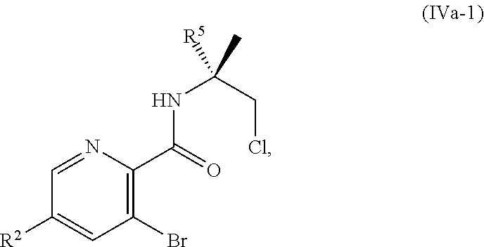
C1=NC(C(=O)NC([R5])(CCl)C)=C(Br)C=C1[R2]
